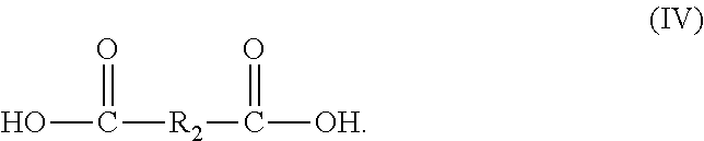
OC([R2]C([OH])=O)=O
